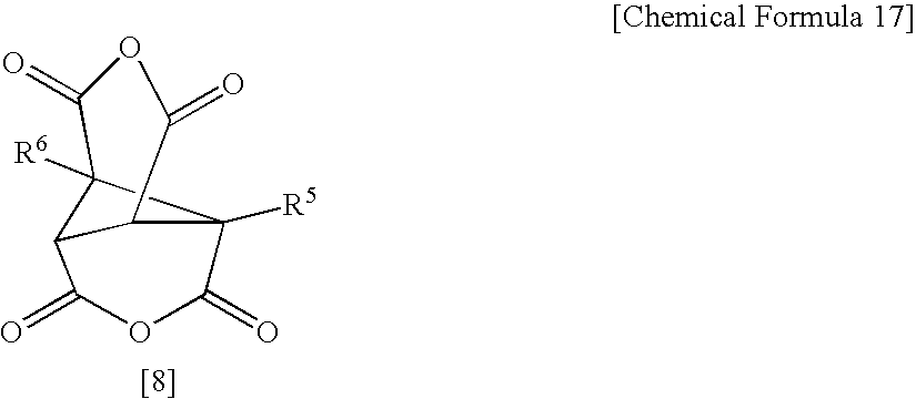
O=C1OC(=O)C2([R5])C3([R6])C(=O)OC(=O)C2C13
